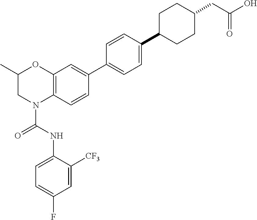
C12=C(C=C(C3=CC=C(C4CCC(CC(O)=O)CC4)C=C3)C=C1)OC(C)CN2C(NC1=CC=C(F)C=C1[CF3])=O
